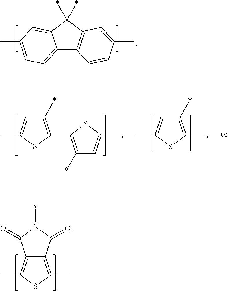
C12=C(C)SC(C)=C1C(=O)N(*)C2=O.C12=CC=C(C)C=C1C(*)(*)C1=C2C=CC(C)=C1.C1(*)=C(C)SC(C)=C1.C1(*)=C(C2=C(*)C=C(C)S2)SC(C)=C1
